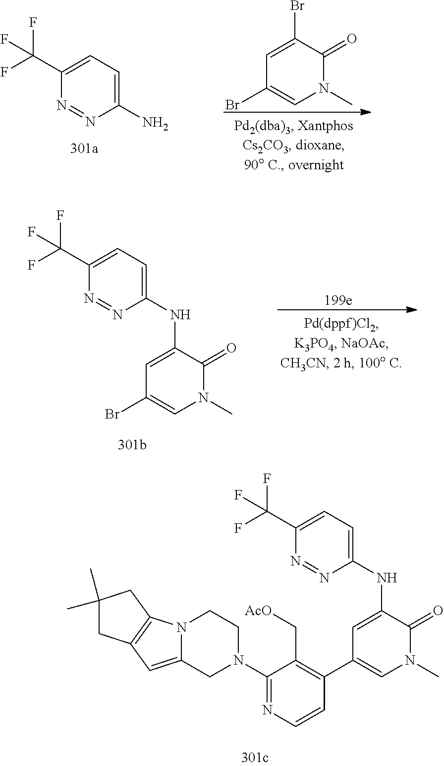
C1(N)=CC=C(C(F)(F)F)N=N1.C1=C(Br)C(=O)N(C)C=C1Br.C1=C(NC2=CC=C(C(F)(F)F)N=N2)C(=O)N(C)C=C1Br.C1(N2CCN3C(=CC4=C3CC(C)(C)C4)C2)=NC=CC(C2=CN(C)C(=O)C(NC3=CC=C(C(F)(F)F)N=N3)=C2)=C1C[AcO]
